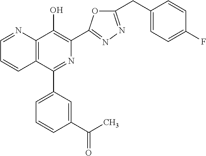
C1=NC2=C(C=C1)C(C1=CC=CC(C(C)=O)=C1)=NC(C1=NN=C(CC3=CC=C(F)C=C3)O1)=C2O
